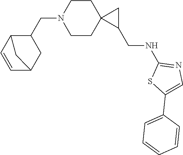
C1=CC2C(CN3CCC4(CC3)C(CNC3=NC=C(C5=CC=CC=C5)S3)C4)CC1C2
